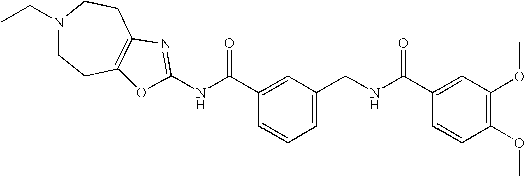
N(C(C1=CC(CNC(C2=CC(OC)=C(OC)C=C2)=O)=CC=C1)=O)C1=NC2=C(CCN(CC)CC2)O1
